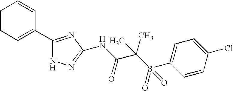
C1=CC=C(C2=NC(NC(=O)C(C)(S(C3=CC=C(Cl)C=C3)(=O)=O)C)=NN2)C=C1
